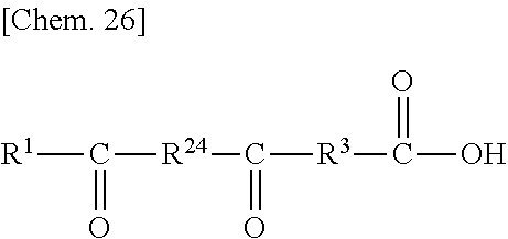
[R1]C(=O)[R24]C(=O)[R3]C(O)=O
